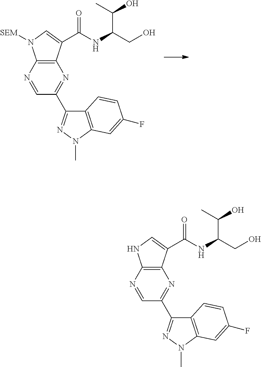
C12=C(N=CC(C3=NN(C)C4=C3C=CC(F)=C4)=N1)N([SEM])C=C2C(NC(CO)C(C)O)=O.C12=C(N=CC(C3=NN(C)C4=C3C=CC(F)=C4)=N1)NC=C2C(NC(CO)C(C)O)=O
